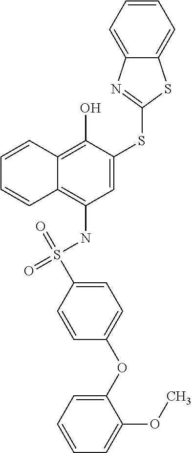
C1=C(SC2=NC3=CC=CC=C3S2)C(O)=C2C(=C1NS(=O)(=O)C1=CC=C(OC3=CC=CC=C3OC)C=C1)C=CC=C2
